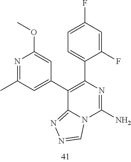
N1=C(C)C=C(C2=C(C3=CC=C(F)C=C3F)N=C(N)N3C2=NN=C3)C=C1OC
